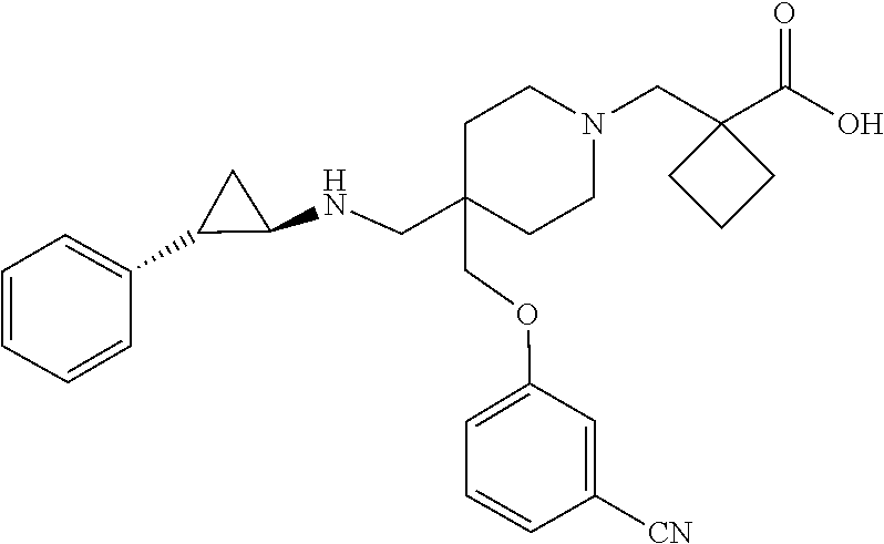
C(OC1=CC=CC([CN])=C1)C1(CNC2C(C3=CC=CC=C3)C2)CCN(CC2(C(O)=O)CCC2)CC1
